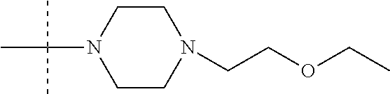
C1CN(C(C)(C)C)CCN1CCOCC
